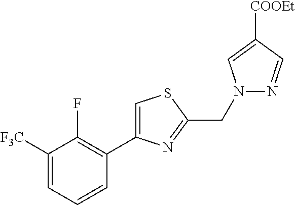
C1([F3C])=CC=CC(C2=CSC(CN3N=CC([COOEt])=C3)=N2)=C1F
